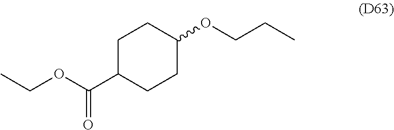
C1C(C(OCC)=O)CCC(OCCC)C1
